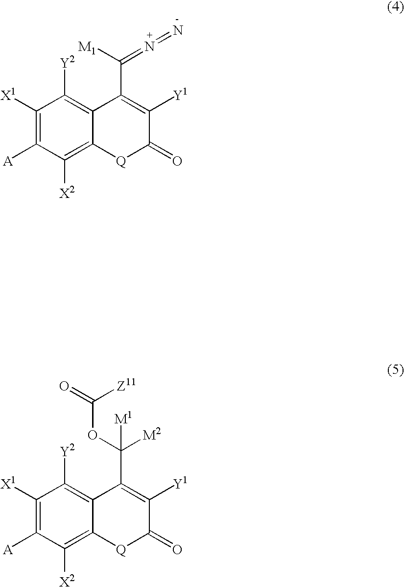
C1([X1])=C([A])C([X2])=C2C(=C1[Y2])C(C([M1])=N=N)=C([Y1])C(=O)[Q]2.C1([X1])=C([A])C([X2])=C2C(=C1[Y2])C(C(OC(=O)[Z11])([M2])[M1])=C([Y1])C(=O)[Q]2
